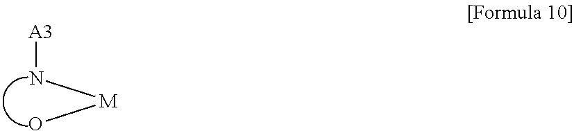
[M](N[A3])O
